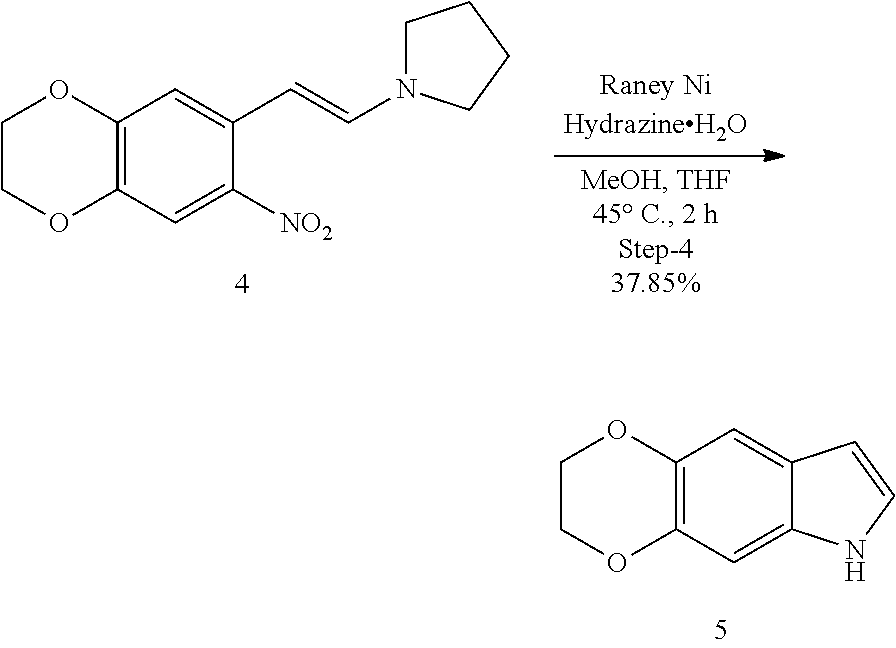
C12=C(C=C([NO2])C(C=CN3CCCC3)=C1)OCCO2.C12=C(C=C3C(=C1)C=CN3)OCCO2
